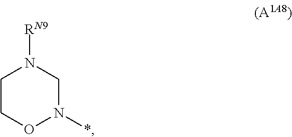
C1CON(*)CN1[RN9]
